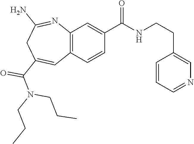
C12=C(C=CC(C(NCCC3=CN=CC=C3)=O)=C1)C=C(C(=O)N(CCC)CCC)CC(N)=N2
